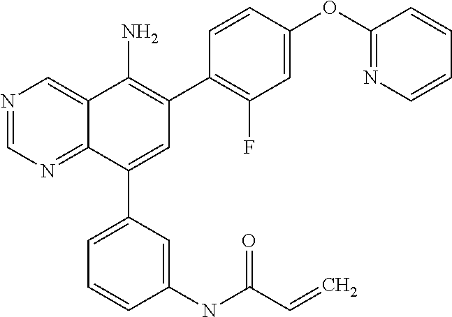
C1(OC2=NC=CC=C2)=CC(F)=C(C2=C(N)C3=CN=CN=C3C(C3=CC=CC(NC(C=C)=O)=C3)=C2)C=C1
